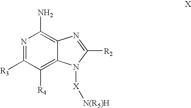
N1=C([R3])C([R4])=C2C(=C1N)N=C([R2])N2[X][N(R5)H]
